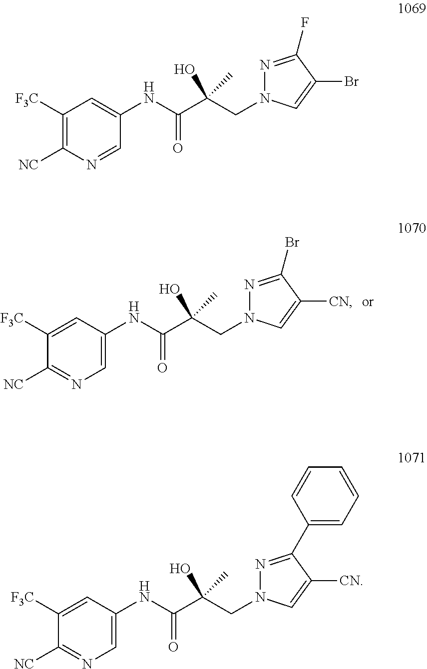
C1([F3C])=CC(NC(C(CN2N=C(Br)C([CN])=C2)(O)C)=O)=CN=C1[NC].C1([F3C])=C([NC])N=CC(NC(C(CN2N=C(F)C(Br)=C2)(O)C)=O)=C1.C1([F3C])=CC(NC(C(CN2N=C(C3=CC=CC=C3)C([CN])=C2)(O)C)=O)=CN=C1[NC]
